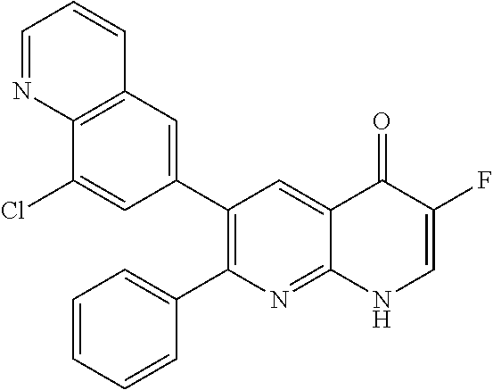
C12=C(C=C(C3=C(C4=CC=CC=C4)N=C4C(=C3)C(=O)C(F)=CN4)C=C1Cl)C=CC=N2
